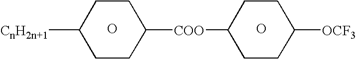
O.[CnH2n+1]C1CCC([COO]C2CCC([OCF3])CC2)CC1.O
